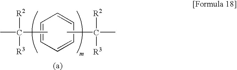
C1=CC=CC=C1.CC(C)([R2])[R3].CC(C)([R2])[R3]
